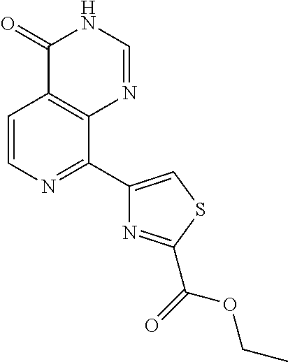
C1=CN=C(C2=CSC(C(OCC)=O)=N2)C2=C1C(=O)NC=N2
